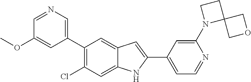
C1=NC=C(C2=C(Cl)C=C3C(=C2)C=C(C2=CC=NC(N4C5(CC4)COC5)=C2)N3)C=C1OC
